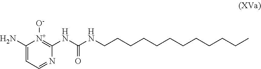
C1(N)=CC=NC(NC(NCCCCCCCCCCCC)=O)=[N+]1[O-]
